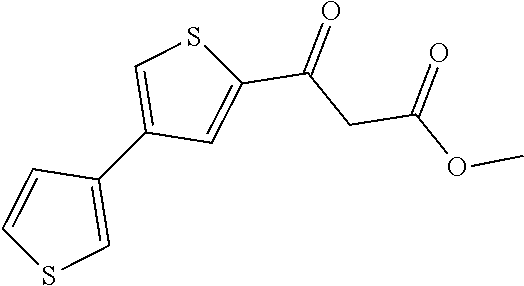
C1(C2=CSC(C(CC(OC)=O)=O)=C2)=CSC=C1
